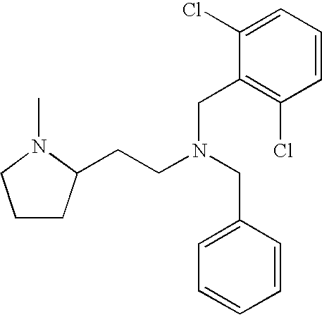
C1CC(CCN(CC2=CC=CC=C2)CC2=C(Cl)C=CC=C2Cl)N(C)C1
